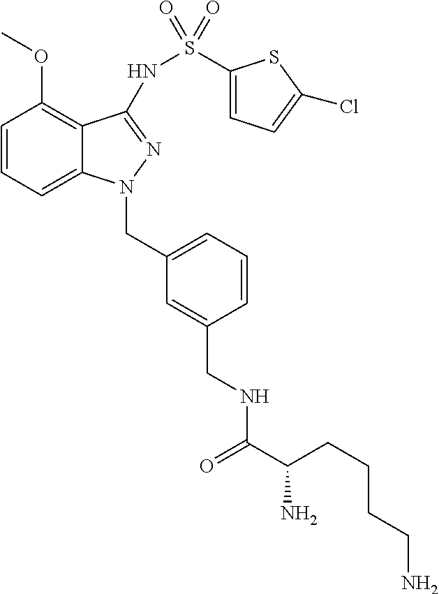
C1=CC=C2C(=C1OC)C(NS(C1=CC=C(Cl)S1)(=O)=O)=NN2CC1=CC=CC(CNC(C(N)CCCCN)=O)=C1
